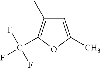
C1=C(C)OC(C(F)(F)F)=C1C
